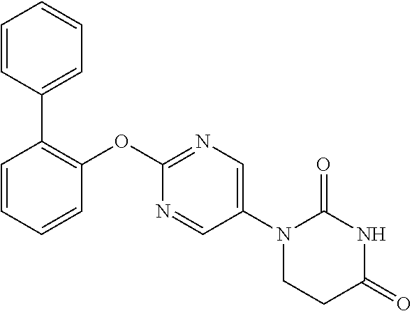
C1(OC2=NC=C(N3CCC(=O)NC3=O)C=N2)=C(C2=CC=CC=C2)C=CC=C1
